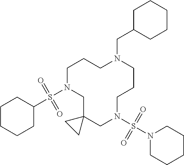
C1N(S(C2CCCCC2)(=O)=O)CC2(CN(S(N3CCCCC3)(=O)=O)CCCN(CC3CCCCC3)CC1)CC2
